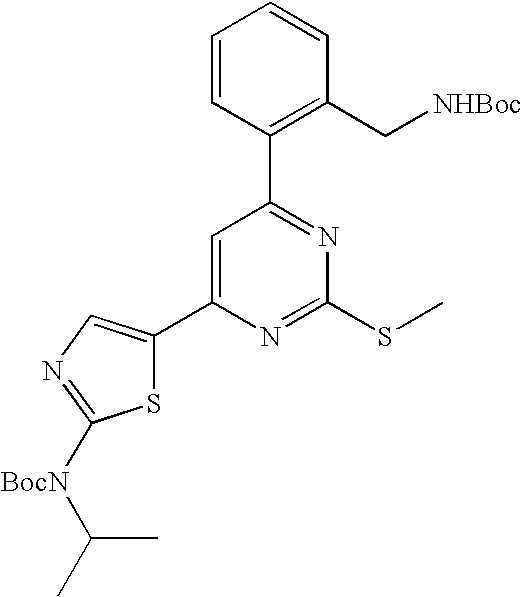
C1(SC)=NC(C2=CN=C([BocN]C(C)C)S2)=CC(C2=C(C[NHBoc])C=CC=C2)=N1
